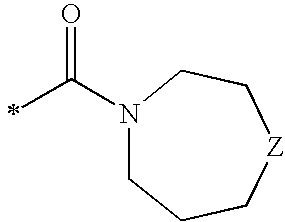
N1(C(=O)C)CCC[Z]CC1
